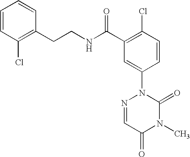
C1=CC(Cl)=C(CCNC(C2=C(Cl)C=CC(N3N=CC(=O)N(C)C3=O)=C2)=O)C=C1
